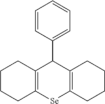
C1=CC(C2C3=C([Se]C4=C2CCCC4)CCCC3)=CC=C1
